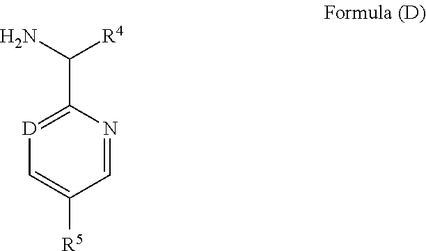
[D]1=C(C(N)[R4])N=CC([R5])=C1
